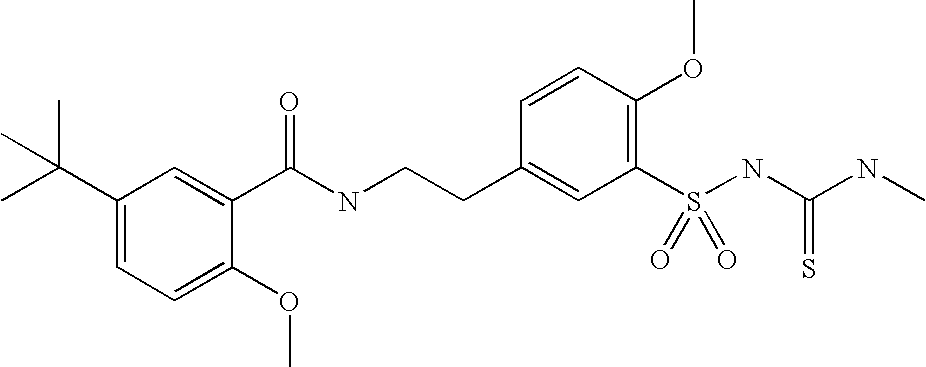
C1(C(NCCC2=CC(S(NC(NC)=S)(=O)=O)=C(OC)C=C2)=O)=CC(C(C)(C)C)=CC=C1OC
